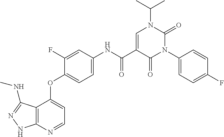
C12=C(N=CC=C1OC1=CC=C(NC(C3=CN(C(C)C)C(=O)N(C4=CC=C(F)C=C4)C3=O)=O)C=C1F)NN=C2NC
